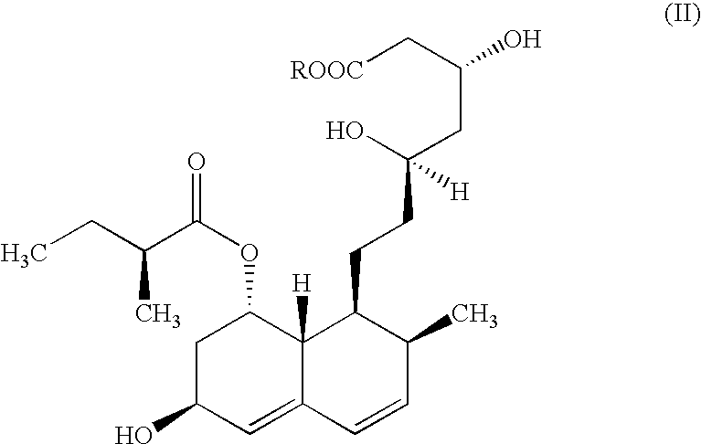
C1C(O)C=C2C([H])(C1OC(C(CC)C)=O)C(CCC(CC(C[ROOC])O)(O)[H])C(C)C=C2
